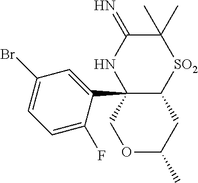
C12(C3=CC(Br)=CC=C3F)C(CC(C)OC1)[SO2]C(C)(C)C(=N)N2
